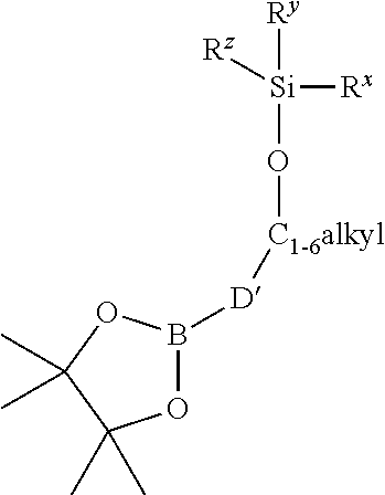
[Ry][Si]([Rx])([Rz])O[C1-6alkyl][D]B1OC(C)(C)C(C)(C)O1
